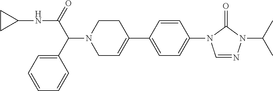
N(C(C(N1CC=C(C2=CC=C(N3C=NN(C(C)C)C3=O)C=C2)CC1)C1=CC=CC=C1)=O)C1CC1
